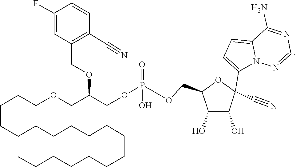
N1=C(N)C2=CC=C(C3(C#N)C(O)C(O)C(COP(OCC(OCC4=C(C#N)C=CC(F)=C4)COCCCCCCCCCCCCCCCCCC)(=O)O)O3)N2N=C1
